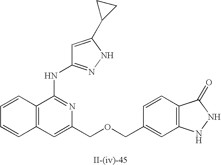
C12=C(C=C(COCC3=CC4=C(C=C3)C(=O)NN4)N=C1NC1=NNC(C3CC3)=C1)C=CC=C2
